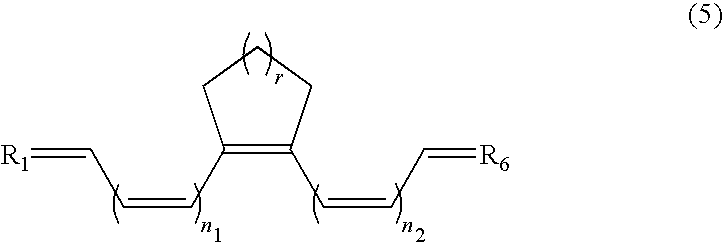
C1(C=CC=[R1])=C(C=CC=[R6])CCC1
